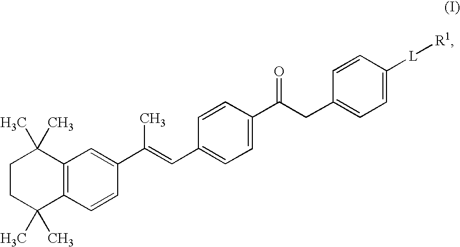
C1CC(C)(C)C2=C(C1(C)C)C=C(C(=CC1=CC=C(C(CC3=CC=C([L][R1])C=C3)=O)C=C1)C)C=C2
